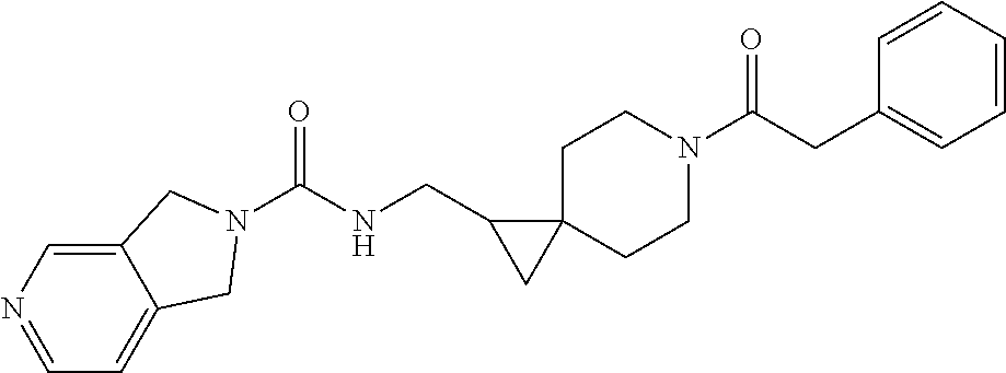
C1=NC=C2C(=C1)CN(C(NCC1CC13CCN(C(CC1=CC=CC=C1)=O)CC3)=O)C2
